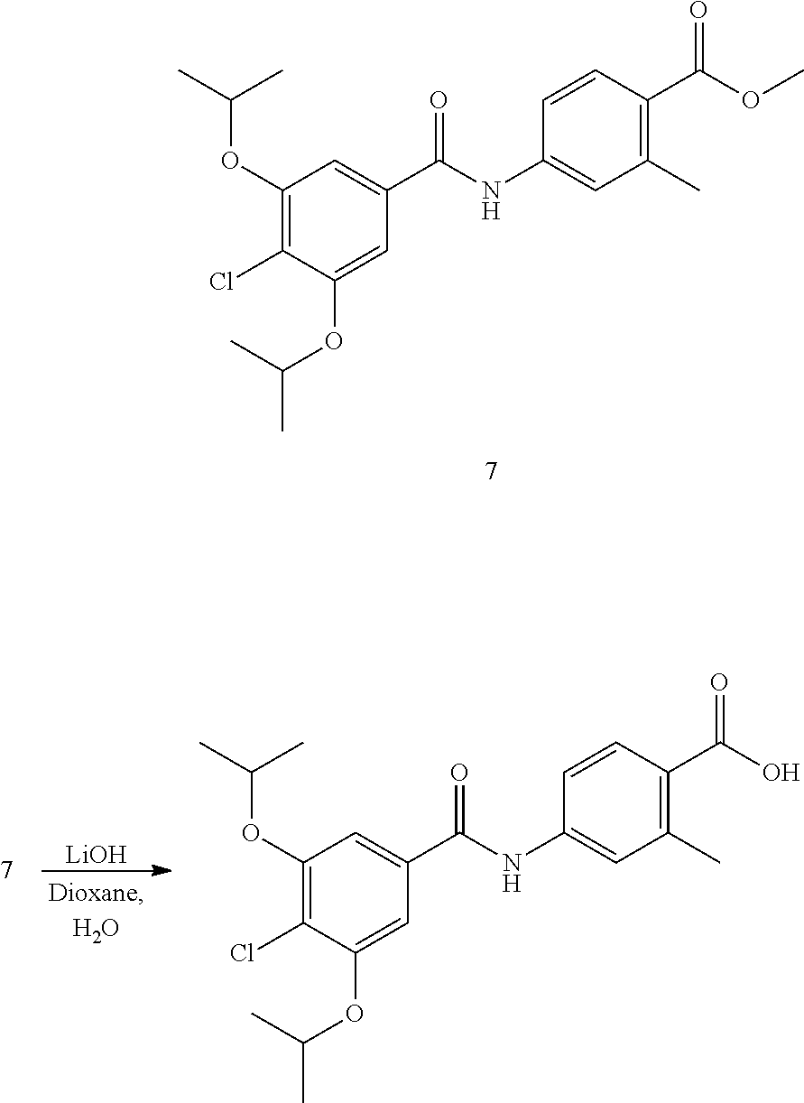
C1(OC(C)C)=C(Cl)C(OC(C)C)=CC(C(NC2=CC(C)=C(C(OC)=O)C=C2)=O)=C1.C1(OC(C)C)=C(Cl)C(OC(C)C)=CC(C(NC2=CC(C)=C(C(O)=O)C=C2)=O)=C1.[LiOH]
